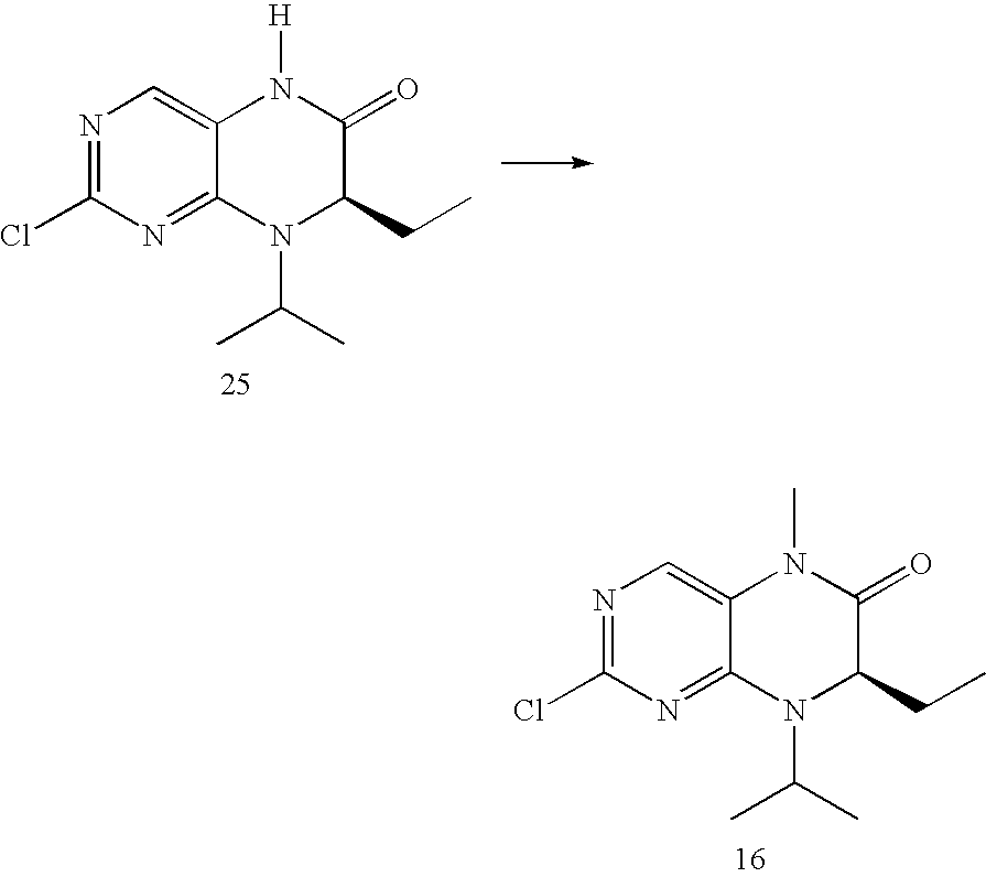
N1=C(Cl)N=C2C(=C1)N(C)C(=O)C(CC)N2C(C)C.N1=C(Cl)N=C2C(=C1)N([H])C(=O)C(CC)N2C(C)C
